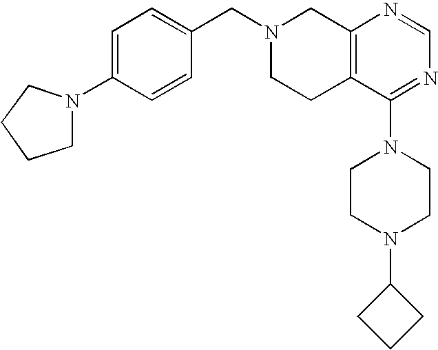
C1(CN2CCC3=C(C2)N=CN=C3N2CCN(C3CCC3)CC2)=CC=C(N2CCCC2)C=C1
